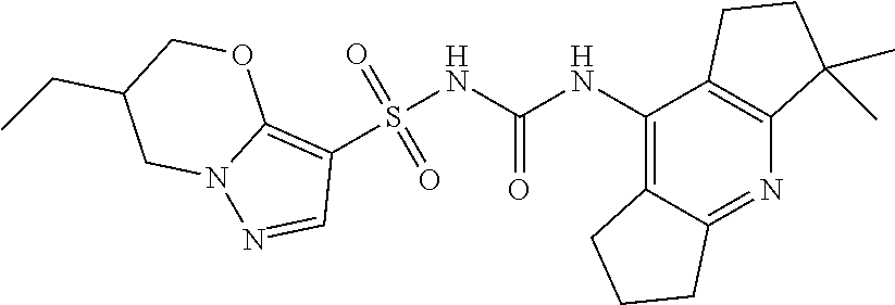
S(NC(NC1=C2C(=NC3=C1CCC3(C)C)CCC2)=O)(C1=C2N(N=C1)CC(CC)CO2)(=O)=O
